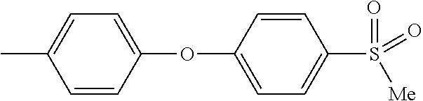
C1=C(C)C=CC(OC2=CC=C(S(=O)([Me])=O)C=C2)=C1
